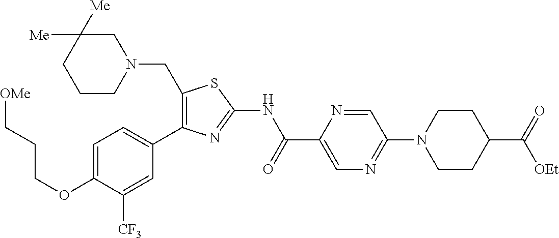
C1=C(OCCC[OMe])C([CF3])=CC(C2=C(CN3CC([Me])([Me])CCC3)SC(NC(C3=CN=C(N4CCC(C(=O)[OEt])CC4)C=N3)=O)=N2)=C1
